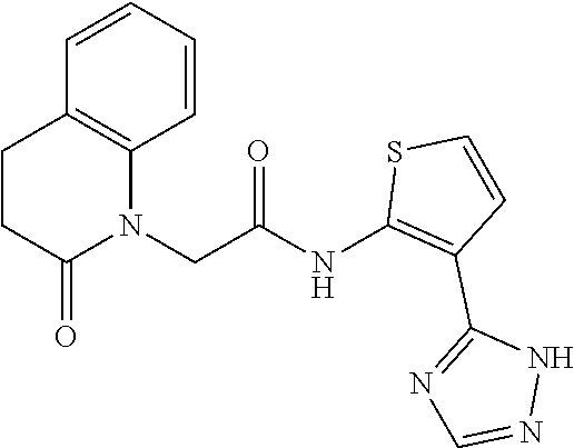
C1=CC=CC2=C1CCC(=O)N2CC(NC1=C(C2=NC=NN2)C=CS1)=O
